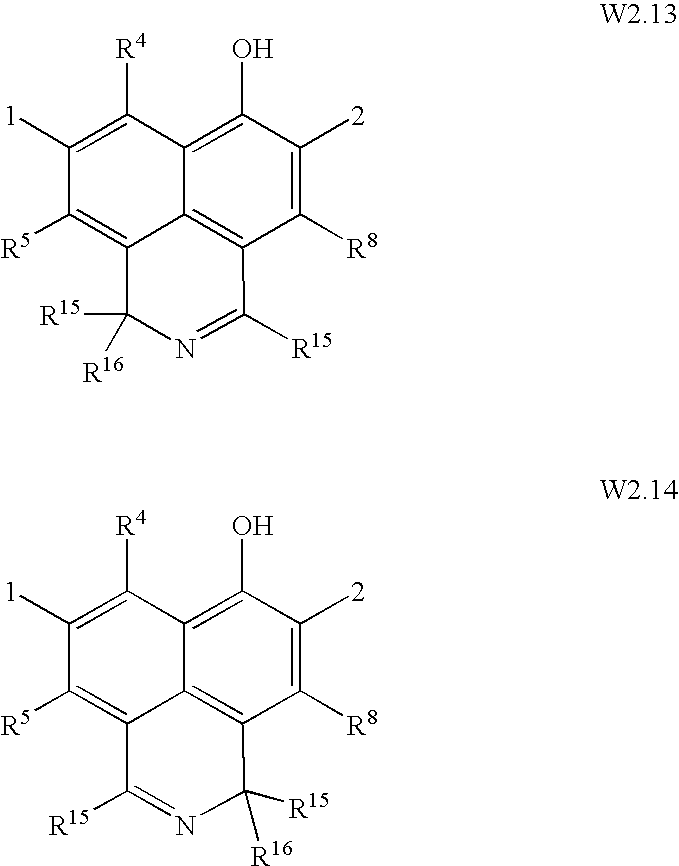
C12=C3C([R8])=C([2])C(O)=C1C([R4])=C([1])C([R5])=C2C([R15])([R16])N=C3[R15].C12=C3C([R8])=C([2])C(O)=C1C([R4])=C([1])C([R5])=C2C([R15])=NC3([R15])[R16]
